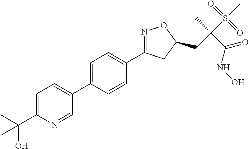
C1=C(C2=CC=C(C(C)(O)C)N=C2)C=CC(C2=NOC(CC(S(C)(=O)=O)(C)C(NO)=O)C2)=C1
